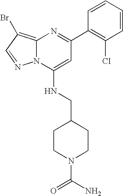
C12=C(Br)C=NN1C(NCC1CCN(C(N)=O)CC1)=CC(C1=C(Cl)C=CC=C1)=N2
